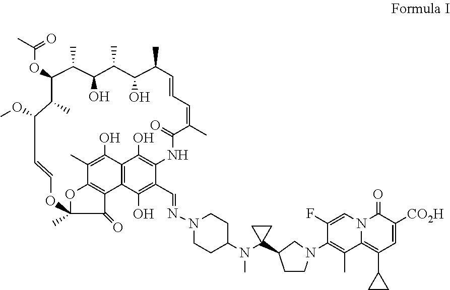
N1(N=CC2=C(O)C3=C4C(O)=C2NC(=O)C(C)=CC=CC(C)C(O)C(C)C(O)C(C)C(OC(=O)C)C(C)C(OC)C=COC2(C)OC(=C3C2=O)C(C)=C4O)CCC(N(C2(C3CCN(C4=C(C)C5=C(C6CC6)C=C([CO2H])C(=O)N5C=C4F)C3)CC2)C)CC1
